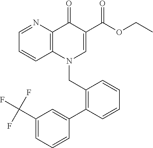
C1(C(F)(F)F)=CC=CC(C2=C(CN3C=C(C(OCC)=O)C(=O)C4=C3C=CC=N4)C=CC=C2)=C1
